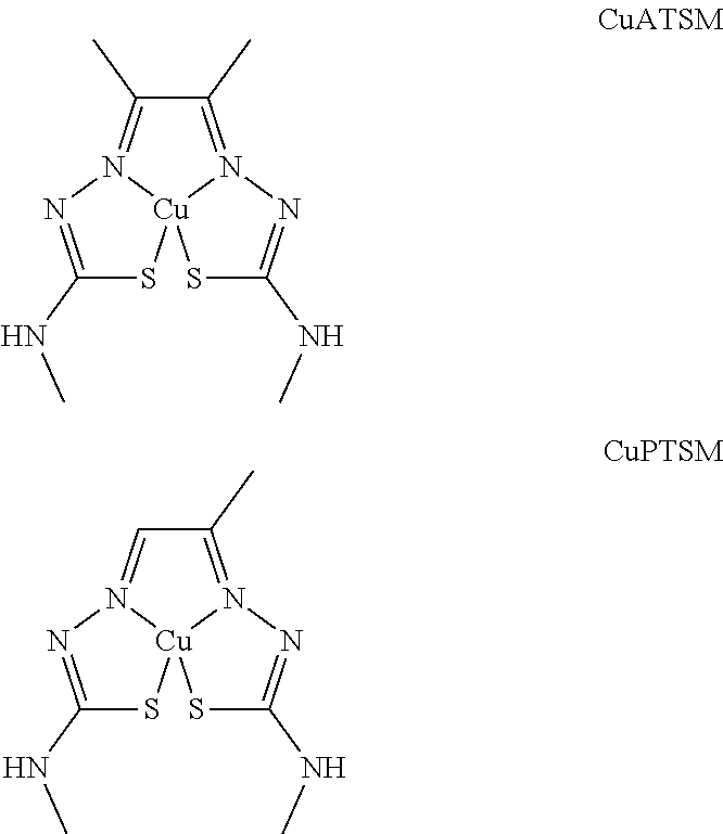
C1(NC)=NN2=C(C)C(C)=N3[Cu]2(S1)SC(NC)=N3.C1(NC)=NN2=CC(C)=N3[Cu]2(S1)SC(NC)=N3
